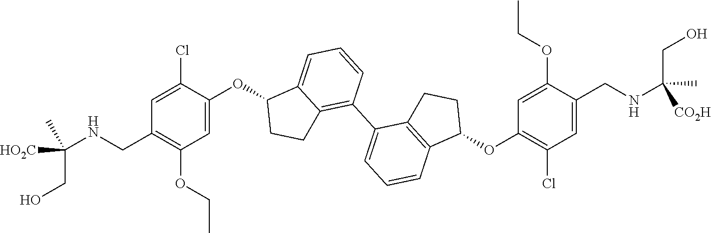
C1=C(OC2C3=CC=CC(C4=CC=CC5=C4CCC5OC4=C(Cl)C=C(CNC(C)(CO)[CO2H])C(OCC)=C4)=C3CC2)C(Cl)=CC(CNC([HO2C])(CO)C)=C1OCC
